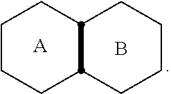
C1CCC2CCCCC2C1.[A].B
